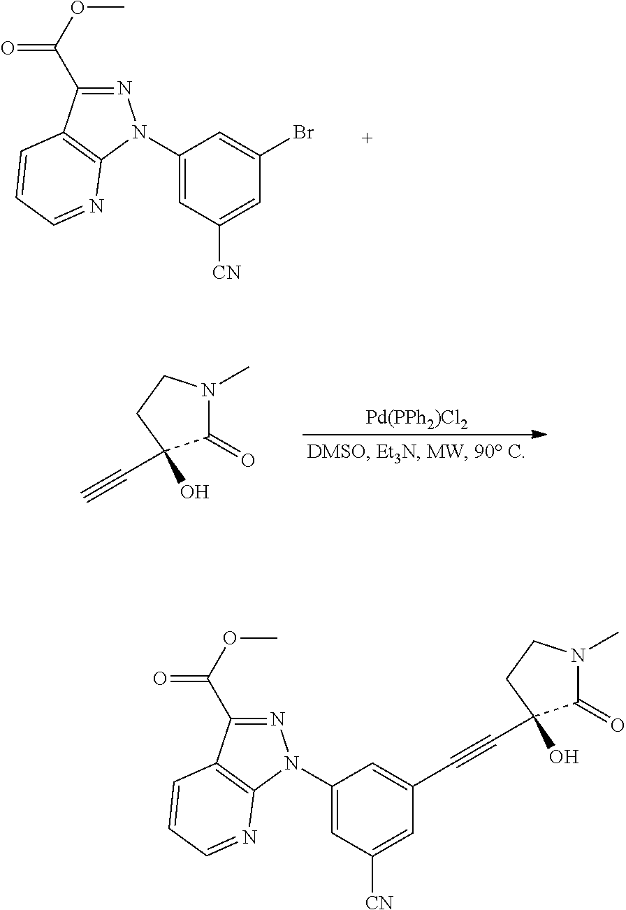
N1=C(C(OC)=O)C2=C(N1C1=CC([CN])=CC(Br)=C1)N=CC=C2.[Pd(PPh2)Cl2].C1(=O)N(C)CCC1(O)C#C.N1=C(C(OC)=O)C2=C(N1C1=CC([CN])=CC(C#CC3(O)C(=O)N(C)CC3)=C1)N=CC=C2
